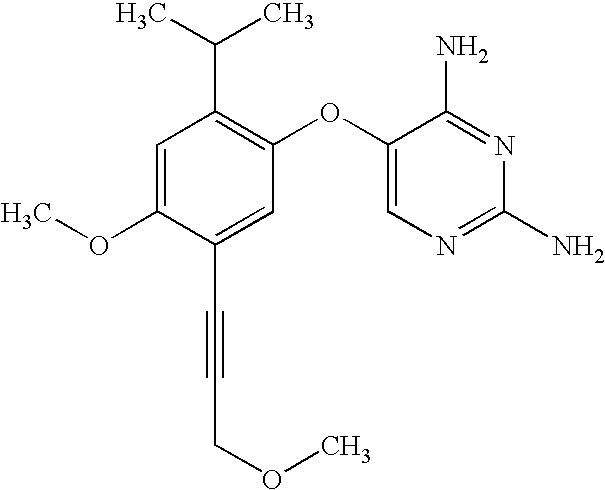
C1=C(OC)C(C#CCOC)=CC(OC2=CN=C(N)N=C2N)=C1C(C)C
